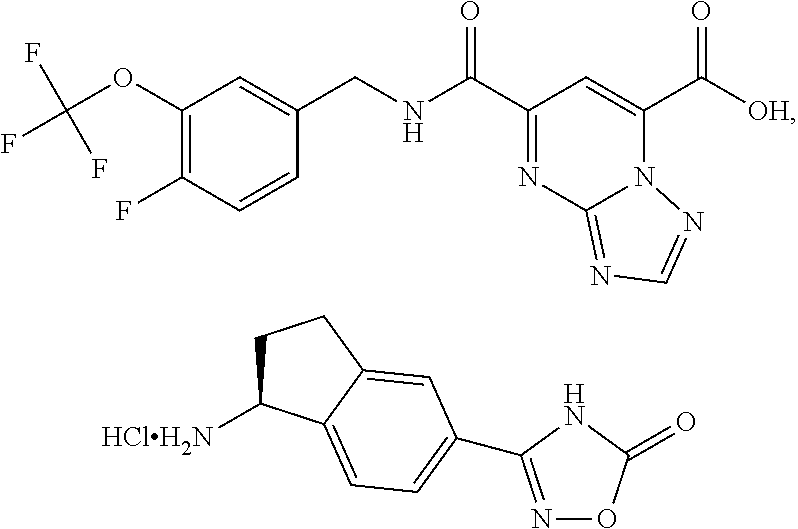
C1(OC(F)(F)F)=C(F)C=CC(CNC(C2=NC3=NC=NN3C(C([OH])=O)=C2)=O)=C1.C1C([HClH2N])C2=CC=C(C3=NOC(=O)N3)C=C2C1
